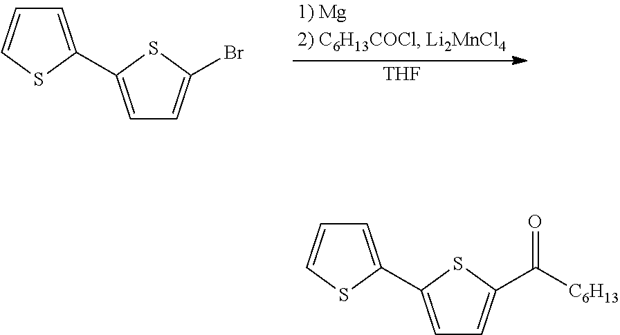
C1=CSC(C2=CC=C(Br)S2)=C1.[THF].C1=CSC(C2=CC=C(C([C6H13])=O)S2)=C1
